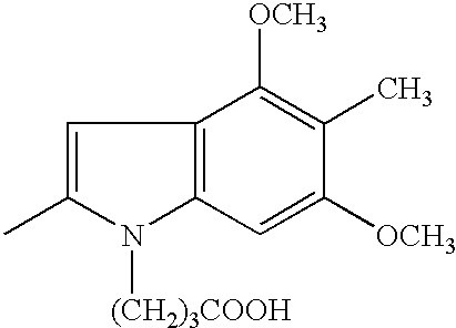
C1=C(C)N([(CH2)3COOH])C2=C1C([OCH3])=C(C)C([OCH3])=C2
